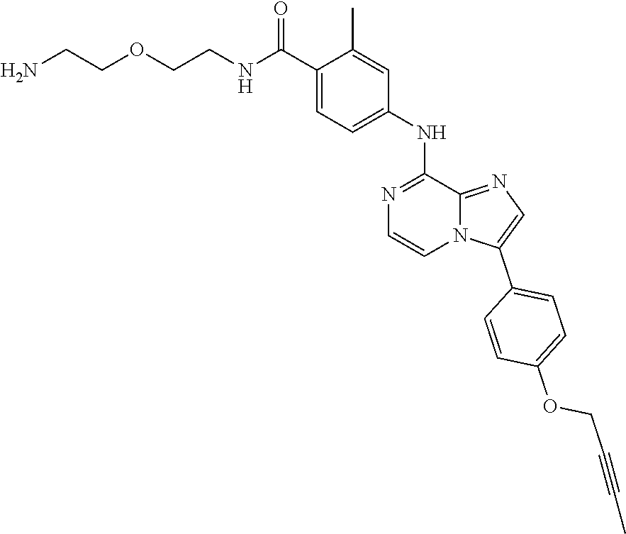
O=C(NCCOCCN)C1=CC=C(NC2=NC=CN3C2=NC=C3C2=CC=C(OCC#CC)C=C2)C=C1C
